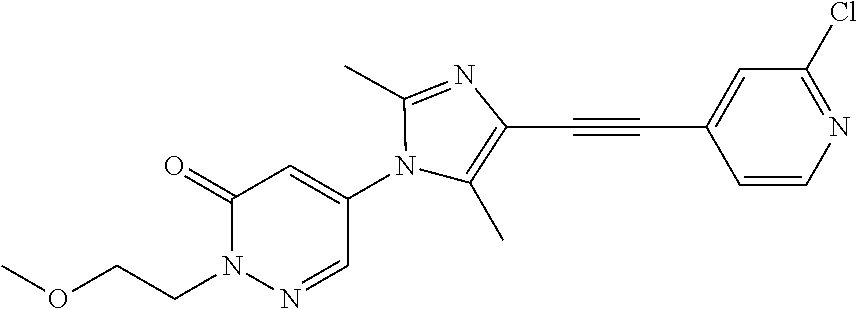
C1(=O)N(CCOC)N=CC(N2C(C)=C(C#CC3=CC(Cl)=NC=C3)N=C2C)=C1
